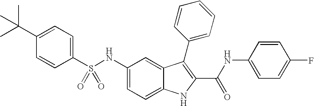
C1(C(C)(C)C)=CC=C(S(NC2=CC=C3C(=C2)C(C2=CC=CC=C2)=C(C(NC2=CC=C(F)C=C2)=O)N3)(=O)=O)C=C1
